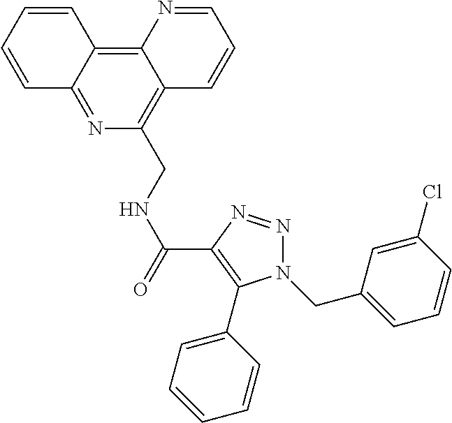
C1(CNC(=O)C2=C(C3=CC=CC=C3)N(CC3=CC=CC(Cl)=C3)N=N2)=C2C(=C3C(=N1)C=CC=C3)N=CC=C2
